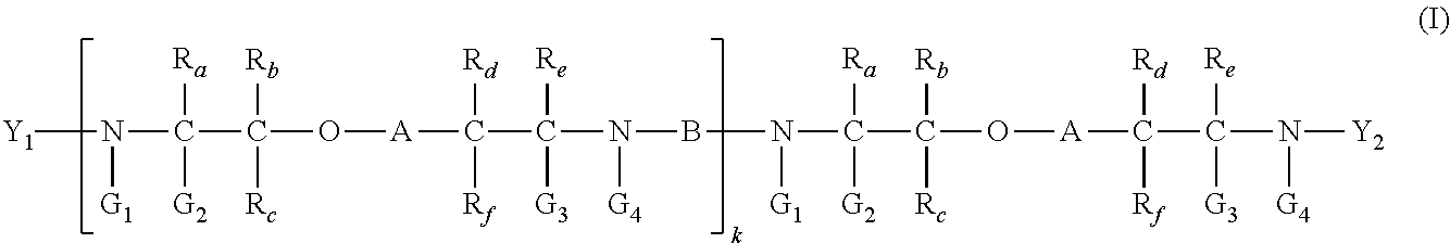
[Y1]N(C(C(O[A]C(C(N([G4])BN(C(C(O[A]C(C(N([G4])[Y2])([Re])[G3])([Rd])[Rf])([Rb])[Rc])([Ra])[G2])[G1])([Re])[G3])([Rd])[Rf])([Rb])[Rc])([Ra])[G2])[G1]
